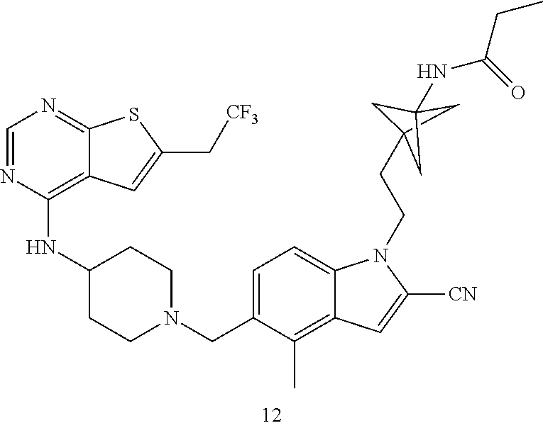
C1=C(CN2CCC(NC3=C4C(=NC=N3)SC(C[CF3])=C4)CC2)C(C)=C2C(=C1)N(CCC13CC(NC(=O)CC)(C1)C3)C([CN])=C2
